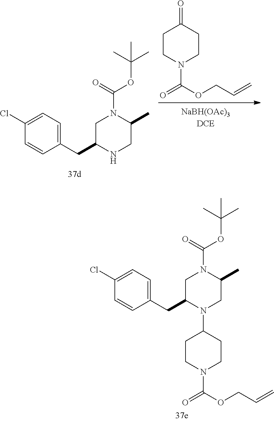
[NaBH(OAc)3DCE].C1C(=O)CCN(C(=O)OCC=C)C1.C1NC(CC2=CC=C(Cl)C=C2)CN(C(=O)OC(C)(C)C)C1C.C1C(C)N(C(=O)OC(C)(C)C)CC(CC2=CC=C(Cl)C=C2)N1C1CCN(C(=O)OCC=C)CC1
